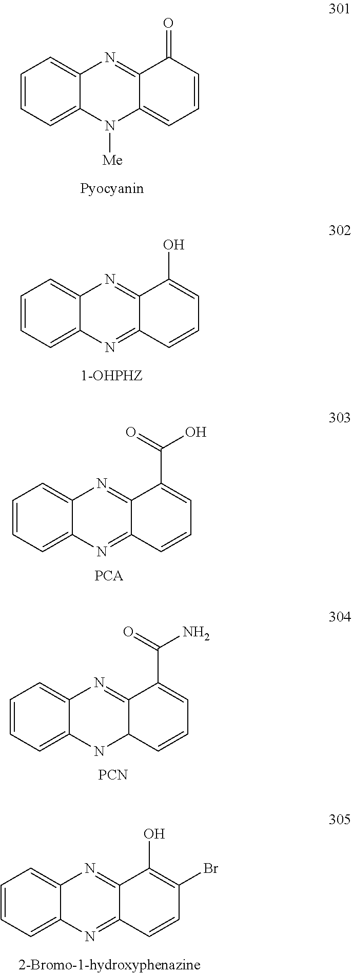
C1=CC=C2C(=C1)N=C1C(=CC=CC1=O)N2[Me].C1=CC=C2C(=C1)N=C1C(=N2)C=CC=C1O.C1=CC=C2C(=C1)N=C1C(=N2)C=CC=C1C(=O)O.C1=CC=C2C(=C1)N=C1C(N2)C=CC=C1C(=O)N.[PCN].C1=CC=C2C(=C1)N=C1C(=N2)C=CC(Br)=C1O
